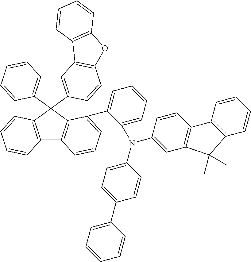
C12=C(C3(C4=C1C=CC=C4)C1=C(C4=C3C(C3=CC=CC=C3N(C3=CC=C(C5=CC=CC=C5)C=C3)C3=CC5=C(C=C3)C3=C(C=CC=C3)C5(C)C)=CC=C4)C=CC=C1)C=CC1=C2C2=C(O1)C=CC=C2
